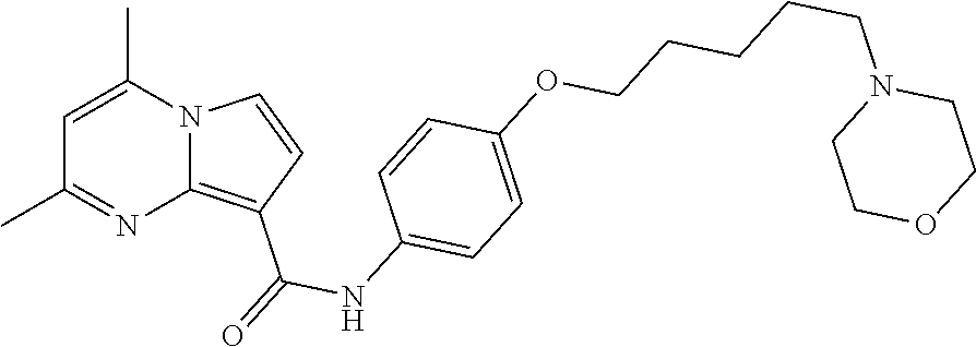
C1=C(C)N2C(=C(C(=O)NC3=CC=C(OCCCCCN4CCOCC4)C=C3)C=C2)N=C1C
